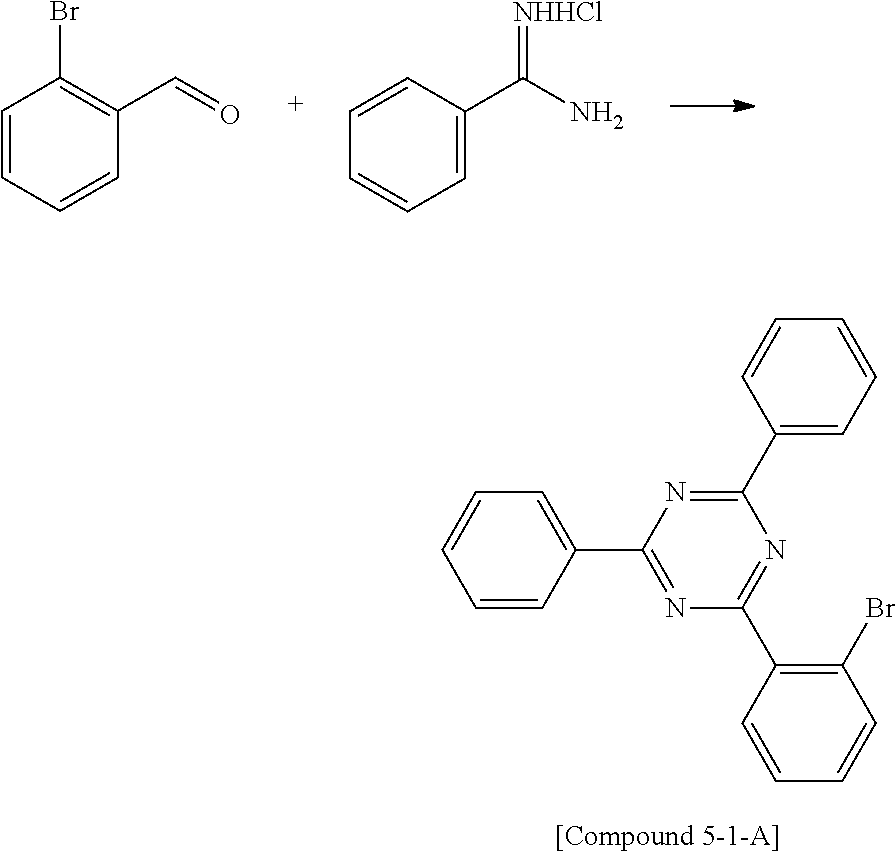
C1=CC=CC(C=O)=C1Br.C1=C(C(N)=[NHHCl])C=CC=C1.C1(C2=CC=CC=C2)=NC(C2=CC=CC=C2)=NC(C2=C(Br)C=CC=C2)=N1
